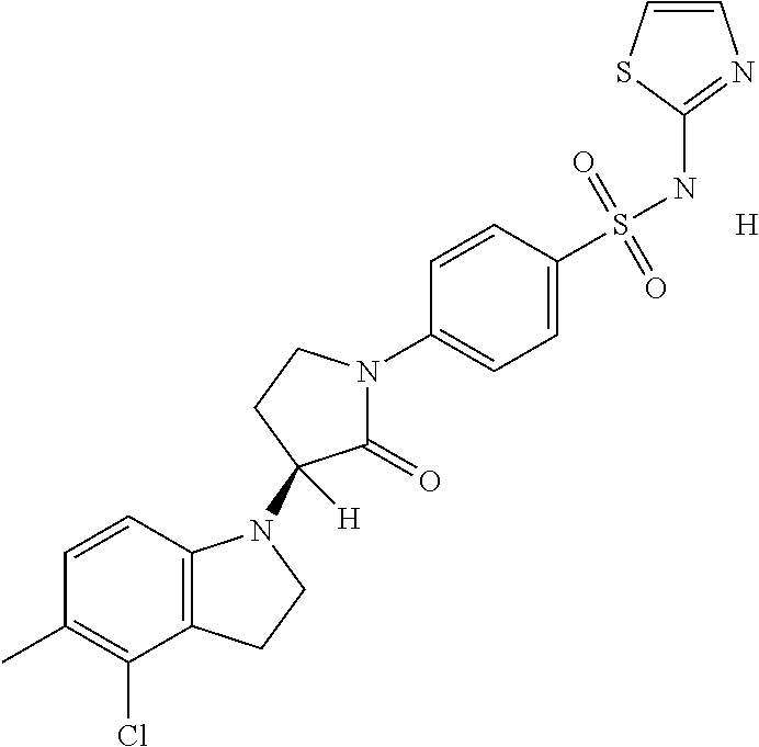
C12=C(C=CC(C)=C1Cl)N(C1([H])C(=O)N(C3=CC=C(S(NC4=NC=CS4)(=O)=O)C=C3)CC1)CC2.[H]
